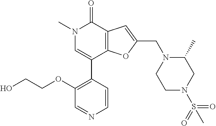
C1(OCCO)=C(C2=CN(C)C(=O)C3=C2OC(CN2CCN(S(=O)(=O)C)CC2C)=C3)C=CN=C1
